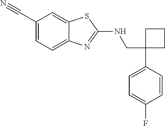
C1(CNC2=NC3=CC=C(C#N)C=C3S2)(C2=CC=C(F)C=C2)CCC1
